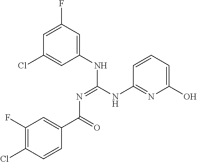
C1=C(F)C=C(NC(NC2=NC(O)=CC=C2)=NC(C2=CC(F)=C(Cl)C=C2)=O)C=C1Cl
